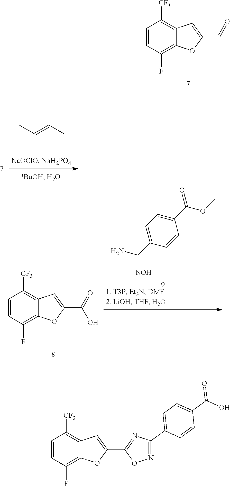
C1=CC(F)=C2C(=C1[CF3])C=C(C=O)O2.CC(=CC)C.C1=CC(F)=C2C(=C1[CF3])C=C(C(=O)O)O2.C1=C(C(OC)=O)C=CC(C(=[NOH])N)=C1.C1=CC(F)=C2C(=C1[CF3])C=C(C1=NC(C3=CC=C(C(=O)O)C=C3)=NO1)O2
